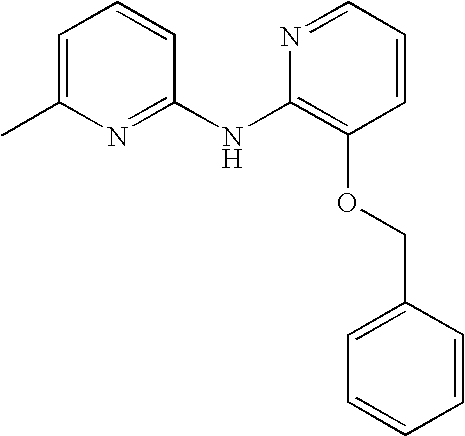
C1=C(C)N=C(NC2=C(OCC3=CC=CC=C3)C=CC=N2)C=C1
